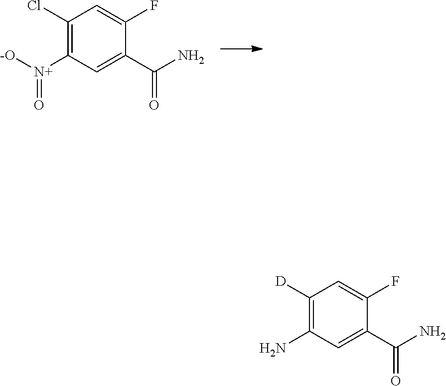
C1(Cl)=C([N+](=O)[-O])C=C(C(=O)N)C(F)=C1.C1([D])=C(N)C=C(C(=O)N)C(F)=C1
